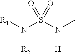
N(S(N(C)[H])(=O)=O)([R2])[R1]
